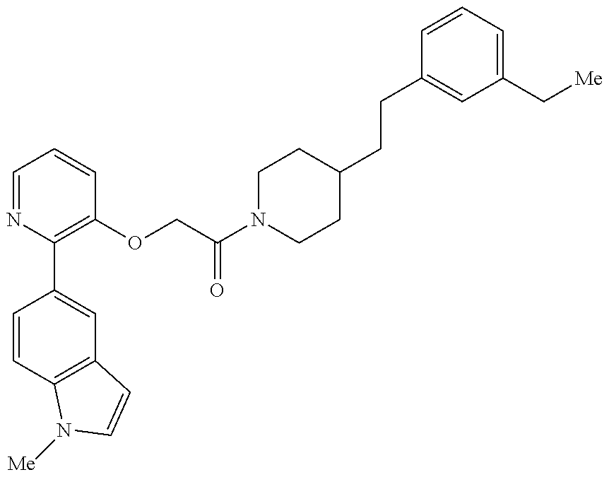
C1=CC2=C(C=C1C1=C(OCC(N3CCC(CCC4=CC(C[Me])=CC=C4)CC3)=O)C=CC=N1)C=CN2[Me]
